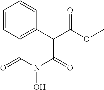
C1=CC2=C(C=C1)C(C(OC)=O)C(=O)N(O)C2=O
